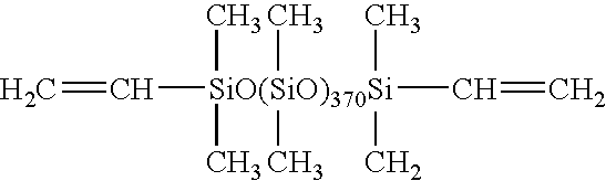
C=C[SiO(SiO)370Si](C)(C)(C)(C)(C)(C)C=C
